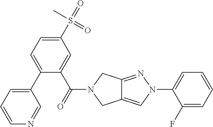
C1(C2=CC=C(S(=O)(C)=O)C=C2C(=O)N2CC3=CN(C4=CC=CC=C4F)N=C3C2)=CC=CN=C1
